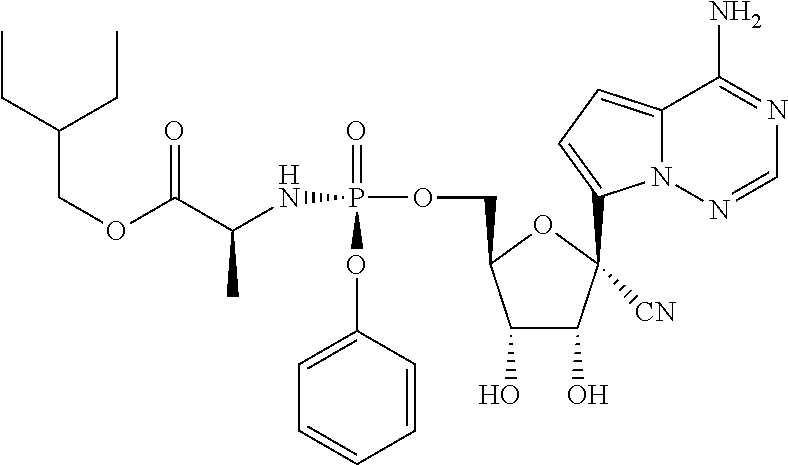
C1(O)C(O)C([CN])(C2=CC=C3N2N=CN=C3N)OC1COP(NC(C(OCC(CC)CC)=O)C)(=O)OC1=CC=CC=C1
